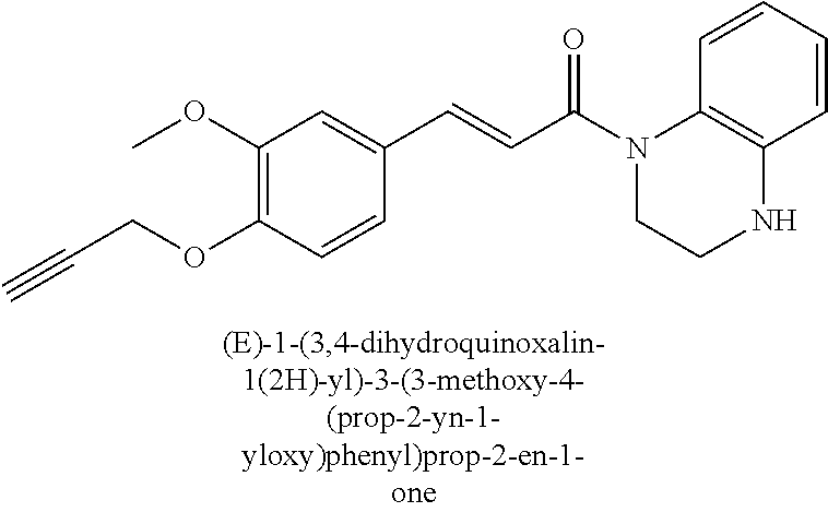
C1(OC)=C(OCC#C)C=CC(C=CC(=O)N2CCNC3=C2C=CC=C3)=C1
